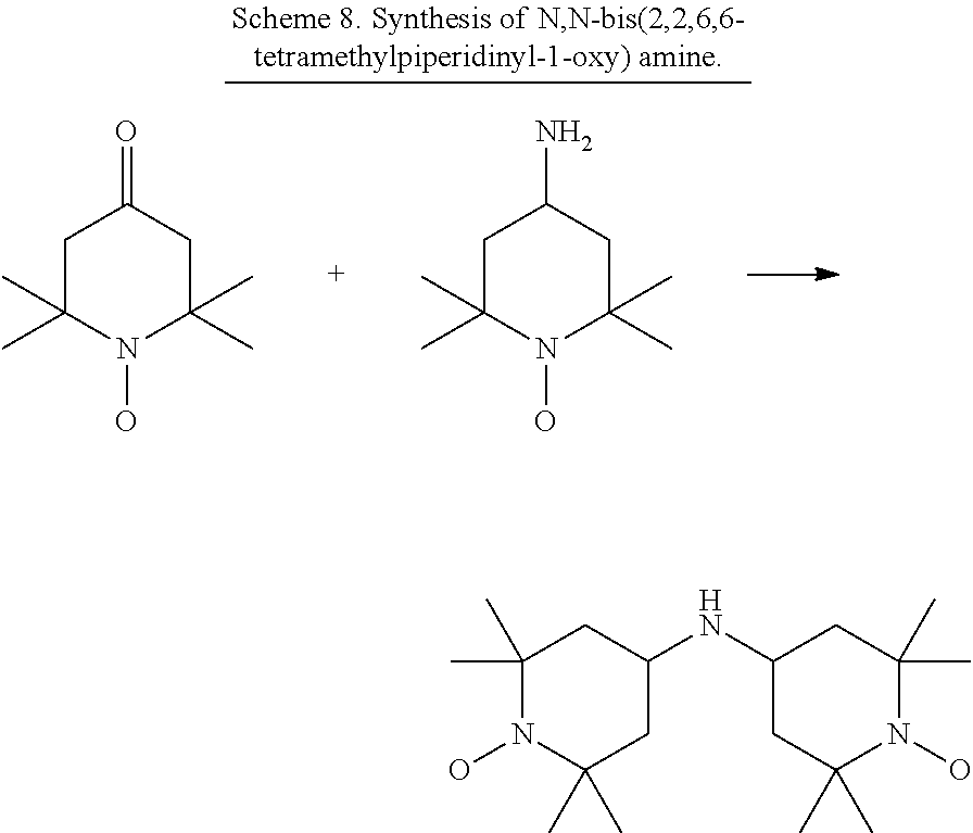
C1C(C)(C)N(O)C(C)(C)CC1=O.C1C(C)(C)N(O)C(C)(C)CC1N.C1(C)(C)N(O)C(C)(C)CC(NC2CC(C)(C)N(O)C(C)(C)C2)C1
